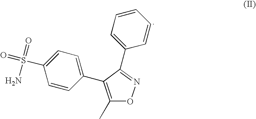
C1(S(=O)(N)=O)=CC=C(C2=C(C)ON=C2C2=CC=CC=C2)C=C1
